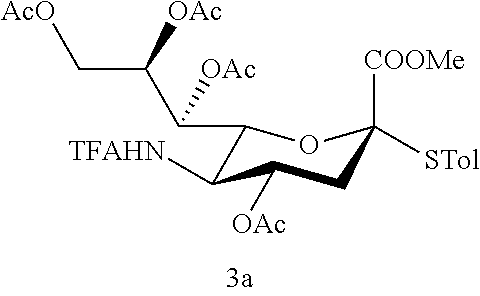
C1(C(C(C[AcO])[OAc])[OAc])C([TFAHN])C([OAc])CC([COOMe])([STol])O1
